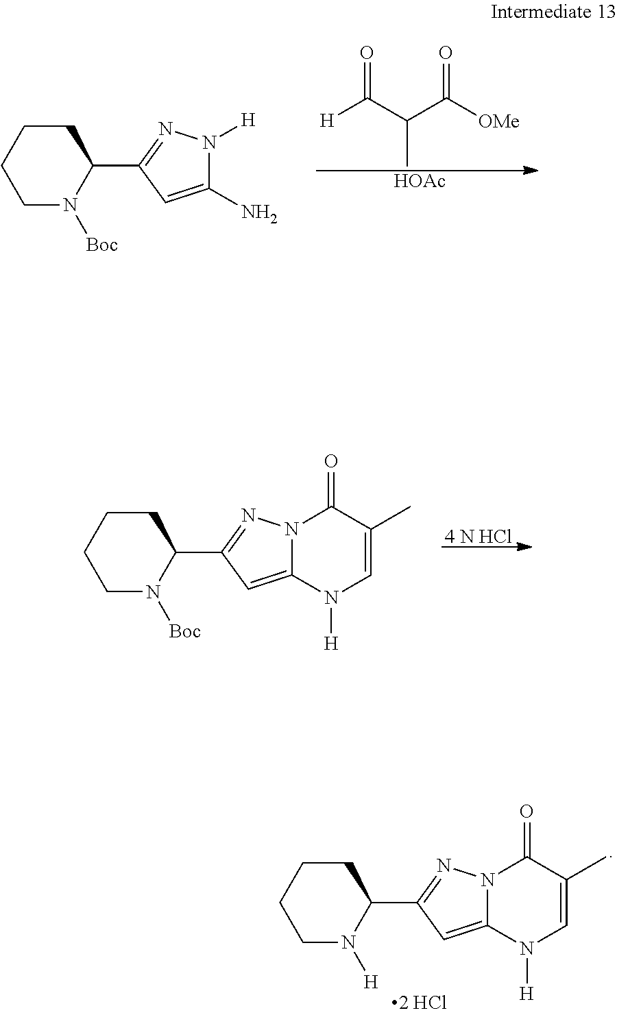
[H]C(C(C)C([OMe])=O)=O.[HOAc].C1N([Boc])C(C2=NN([H])C(N)=C2)CCC1.C1N([Boc])C(C2=NN3C(=C2)N([H])C=C(C)C3=O)CCC1.[4 N HCl].C1N([H])C(C2=NN3C(=C2)N([H])C=C(C)C3=O)CCC1
